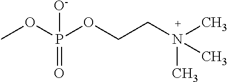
COP(OCCN(C)(C)C)([O-])=O
